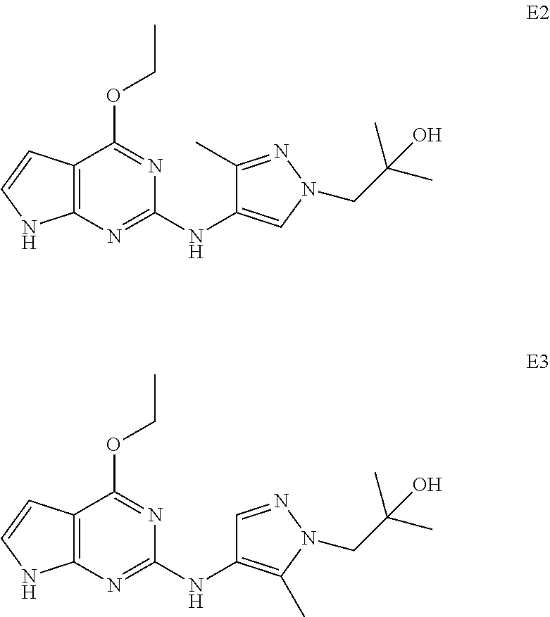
C12=C(N=C(NC3=CN(CC(C)(C)O)N=C3C)N=C1OCC)NC=C2.C12=C(N=C(NC3=C(C)N(CC(C)(C)O)N=C3)N=C1OCC)NC=C2
